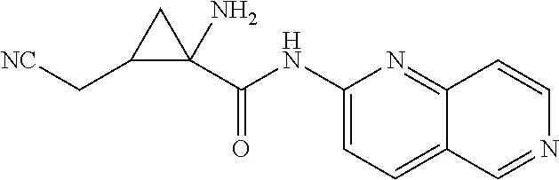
C1(NC(C2(N)CC2C[NC])=O)=CC=C2C(=N1)C=CN=C2
